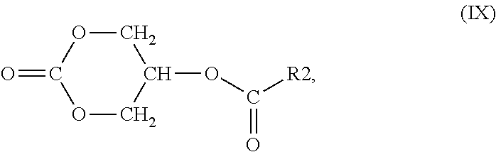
C1OC(=O)OCC1OC([R2])=O
